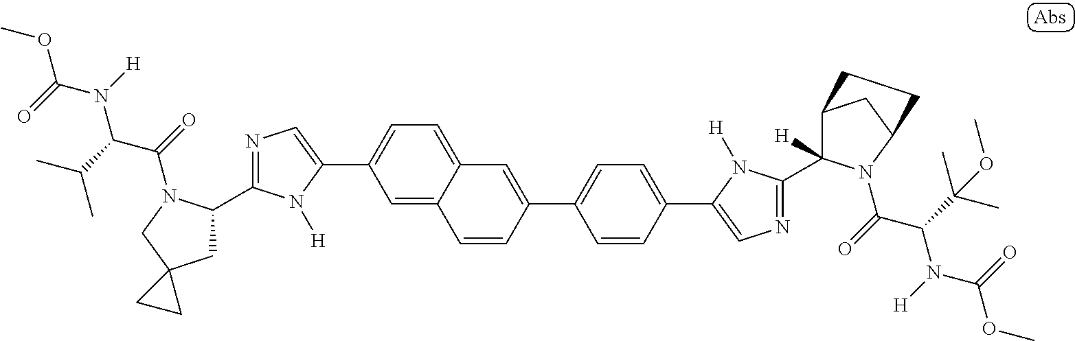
N1=C(C2CC3(CN2C(C(N(C(OC)=O)[H])C(C)C)=O)CC3)N([H])C(C2=CC=C3C(=C2)C=CC(C2=CC=C(C4=CN=C(C5([H])C6CC(N5C(=O)C(C(C)(C)OC)N([H])C(=O)OC)CC6)N4[H])C=C2)=C3)=C1
